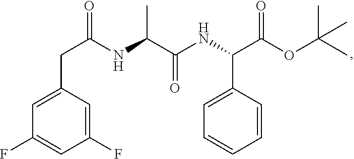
C1(F)=CC(CC(=O)NC(C(NC(C(OC(C)(C)C)=O)C2=CC=CC=C2)=O)C)=CC(F)=C1
